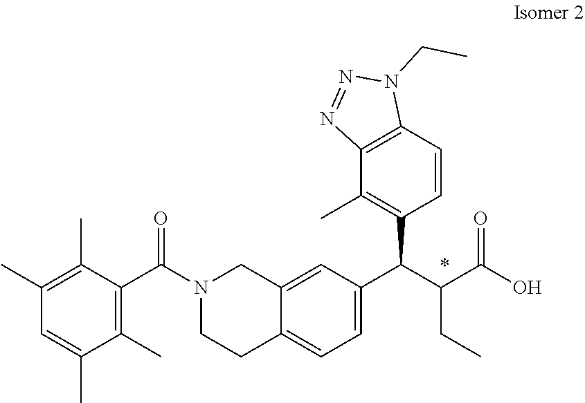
C1(C)=C(C)C(C(N2CCC3=CC=C(C(C(C(O)=O)CC)C4=C(C)C5=C(C=C4)N(CC)N=N5)C=C3C2)=O)=C(C)C(C)=C1
